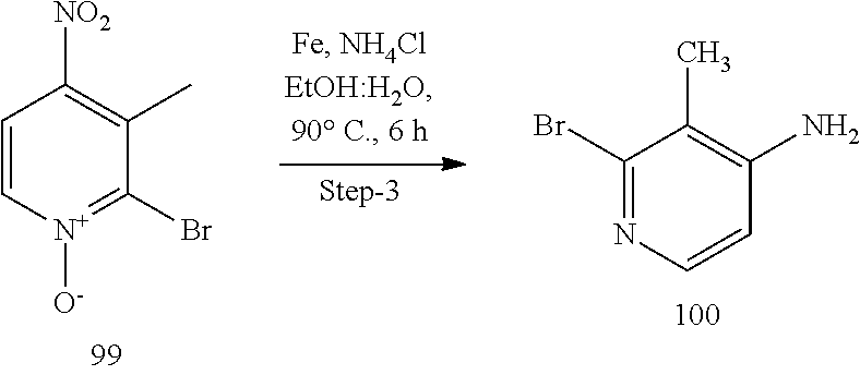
C1=C[N+]([O-])=C(Br)C(C)=C1[NO2].C1(Br)=NC=CC(N)=C1C
